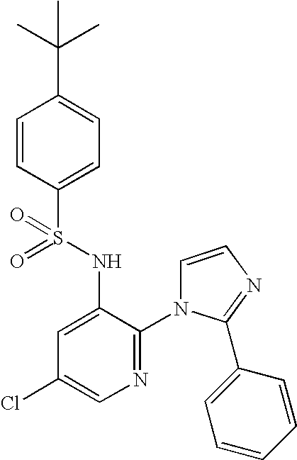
C1=CC(S(=O)(NC2=CC(Cl)=CN=C2N2C=CN=C2C2=CC=CC=C2)=O)=CC=C1C(C)(C)C
